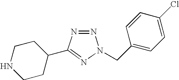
N1=NC(C2CCNCC2)=NN1CC1=CC=C(Cl)C=C1
